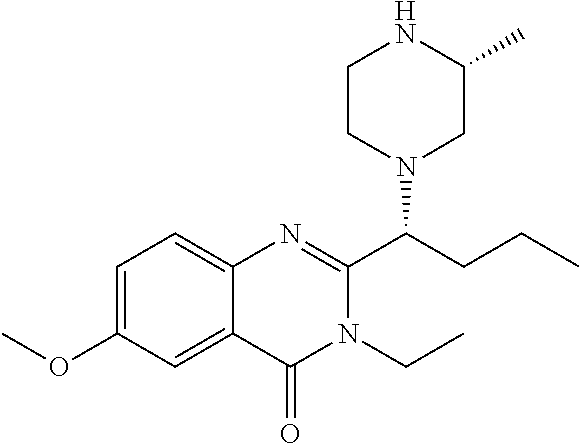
C1=C(OC)C=C2C(=C1)N=C(C(CCC)N1CC(C)NCC1)N(CC)C2=O
